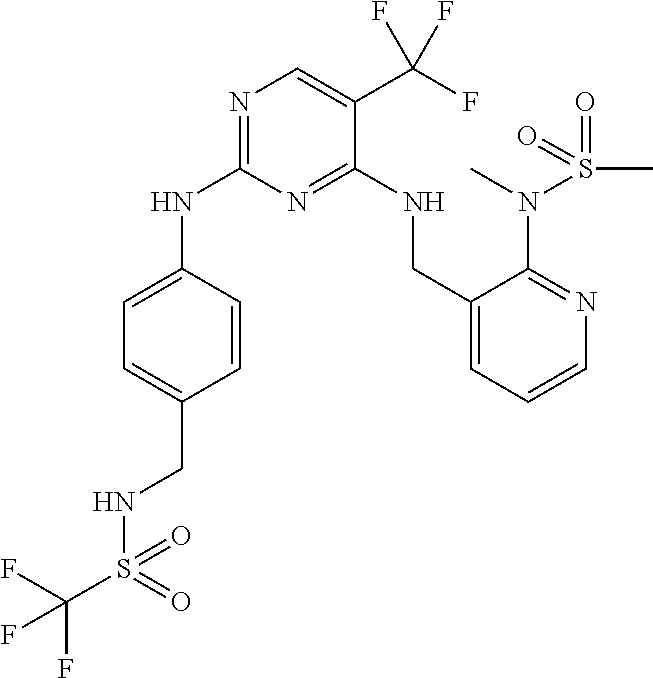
N(C1=NC=C(C(F)(F)F)C(NCC2=CC=CN=C2N(C)S(=O)(C)=O)=N1)C1=CC=C(CNS(C(F)(F)F)(=O)=O)C=C1
